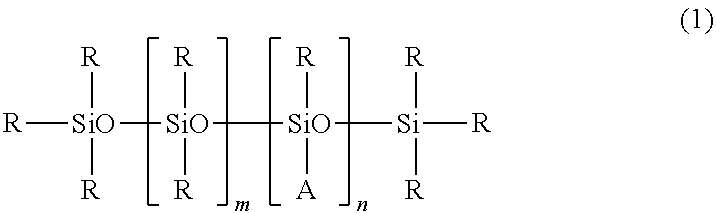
[R][SiO]([R])([R])[SiO]([R])([R])[SiO]([A])([R])[Si]([R])([R])[R]
